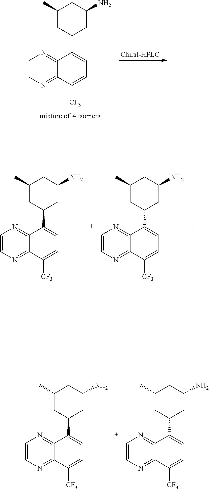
C1=CN=C2C(=N1)C(C1CC(N)CC(C)C1)=CC=C2[CF3].C1=CN=C2C(=N1)C(C1CC(N)CC(C)C1)=CC=C2[CF3].C1=CN=C2C(=N1)C(C1CC(N)CC(C)C1)=CC=C2[CF3].C1=CN=C2C(=N1)C(C1CC(N)CC(C)C1)=CC=C2[CF3].C1=CN=C2C(=N1)C(C1CC(N)CC(C)C1)=CC=C2[CF3]
